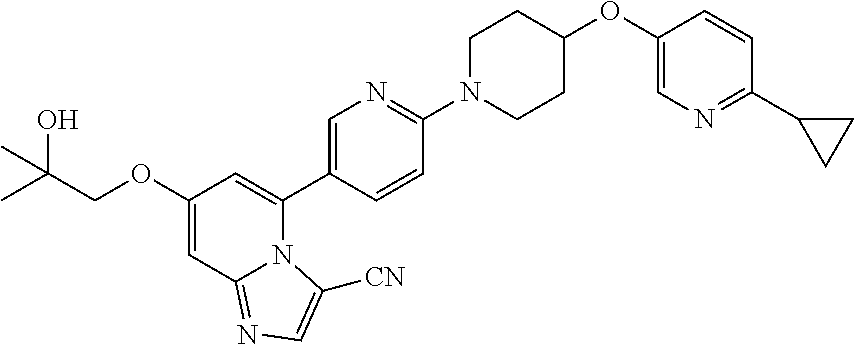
C1(OCC(C)(O)C)=CC2=NC=C([CN])N2C(C2=CN=C(N3CCC(OC4=CN=C(C5CC5)C=C4)CC3)C=C2)=C1
